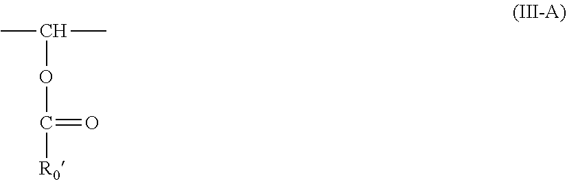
CC(OC([R0])=O)C
